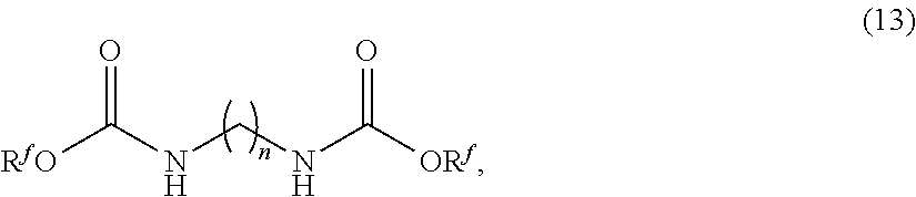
[RfO]C(NCNC([ORf])=O)=O
